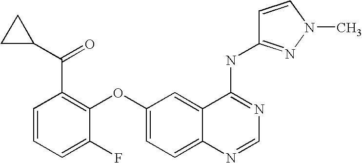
C1=CC=C(F)C(OC2=CC=C3C(=C2)C(NC2=NN(C)C=C2)=NC=N3)=C1C(=O)C1CC1
